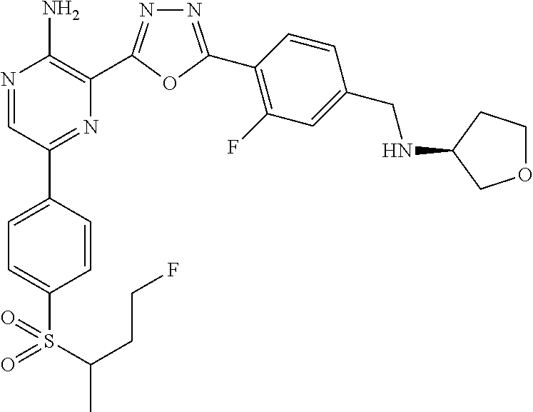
N1=C(C2=C(F)C=C(CNC3COCC3)C=C2)OC(C2=C(N)N=CC(C3=CC=C(S(=O)(=O)C(C)CCF)C=C3)=N2)=N1
